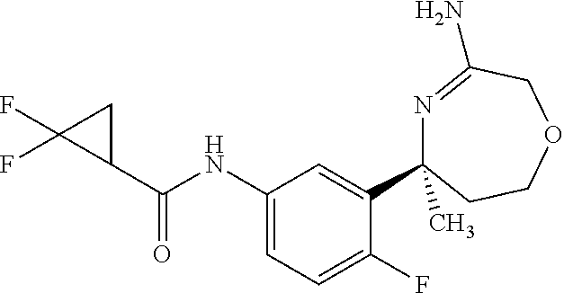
C1(NC(C2CC2(F)F)=O)=CC=C(F)C(C2(C)N=C(N)COCC2)=C1
